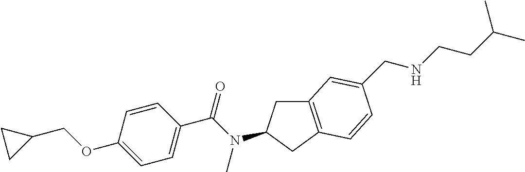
C1(OCC2CC2)=CC=C(C(N(C)C2CC3=C(C2)C=CC(CNCCC(C)C)=C3)=O)C=C1
